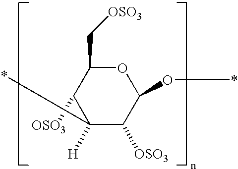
C1(C[OSO3])C([OSO3])C([H])(*)C([OSO3])C(O*)O1
